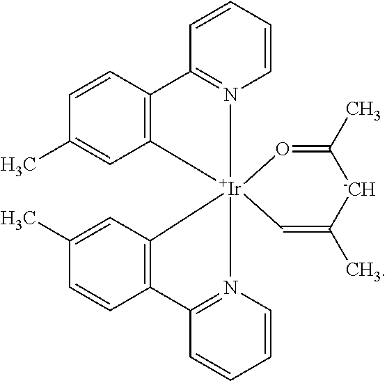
C1=CC=CC2=N1[Ir]13(C4=C2C=CC(C)=C4)(C2=C(C=CC(C)=C2)C2=N1C=CC=C2)C=C(C)[-CH]C(C)=O3
